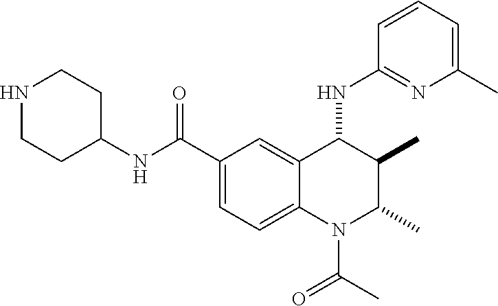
C1(C(NC2CCNCC2)=O)=CC=C2C(=C1)C(NC1=NC(C)=CC=C1)C(C)C(C)N2C(C)=O
